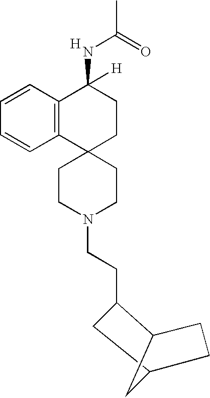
C(C1CC2CCC1C2)CN1CCC2(CC1)CCC(NC(C)=O)([H])C1=C2C=CC=C1.[H]
